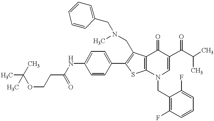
C1=CC(C2=C(CN(C)CC3=CC=CC=C3)C3=C(S2)N(CC2=C(F)C=CC=C2F)C=C(C(=O)C(C)C)C3=O)=CC=C1NC(=O)CCOC(C)(C)C
